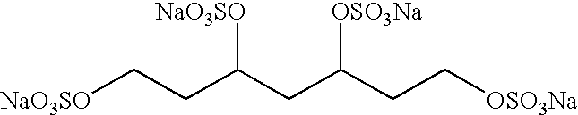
[NaO3SO]CCC(CC(CC[OSO3Na])[OSO3Na])[NaO3SO]
